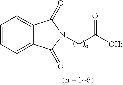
C12=CC=CC=C1C(=O)N(CC([OH])=O)C2=O
